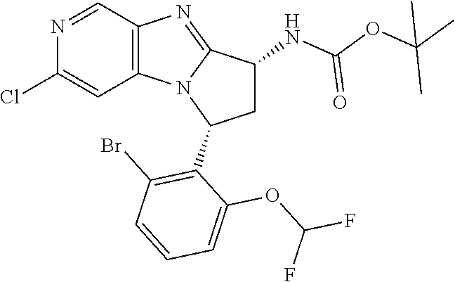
C12=C(N3C(=N1)C(NC(OC(C)(C)C)=O)CC3C1=C(Br)C=CC=C1OC(F)F)C=C(Cl)N=C2
